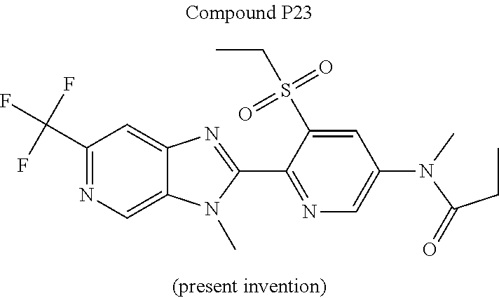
C1(C(F)(F)F)=NC=C2C(=C1)N=C(C1=NC=C(N(C)C(CC)=O)C=C1S(CC)(=O)=O)N2C
